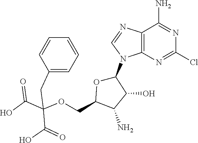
C12=C(N=C(Cl)N=C1N)N(C1OC(COC(C(=O)O)(C(O)=O)CC3=CC=CC=C3)C(N)C1O)C=N2
